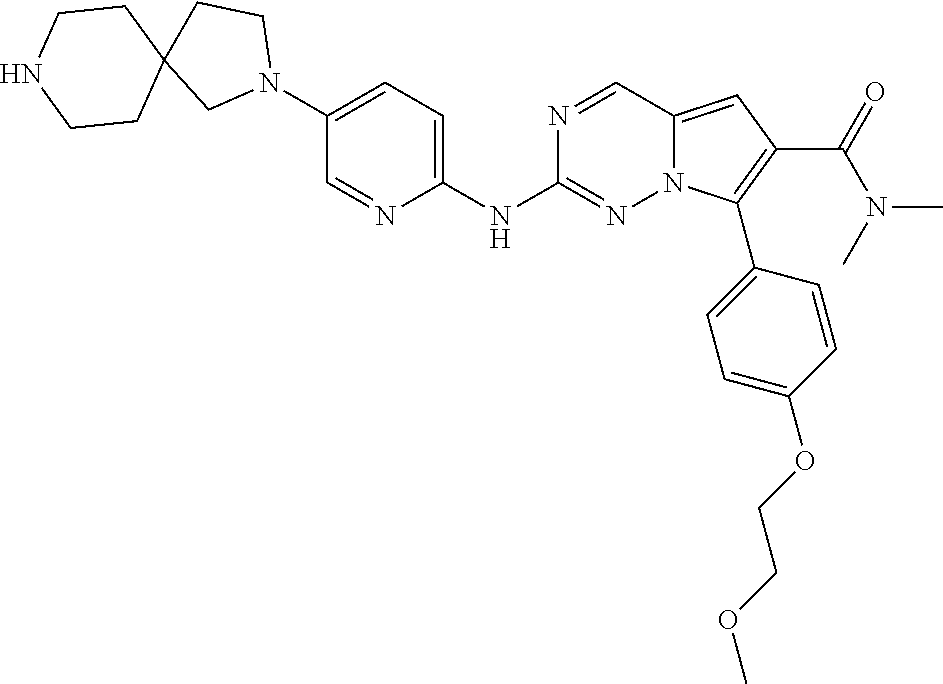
N1(C2=CC=C(NC3=NN4C(=CC(C(=O)N(C)C)=C4C4=CC=C(OCCOC)C=C4)C=N3)N=C2)CCC2(C1)CCNCC2
